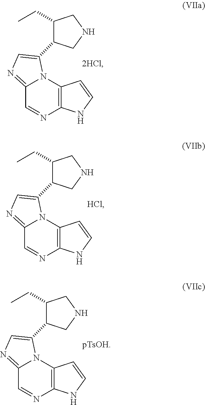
C1(CC)CNCC1C1=CN=C2C=NC3=C(N21)C=CN3.C1(CC)CNCC1C1=CN=C2C=NC3=C(N21)C=CN3.[HCl].C1(CC)CNCC1C1=CN=C2C=NC3=C(N21)C=CN3.[pTsOH]
